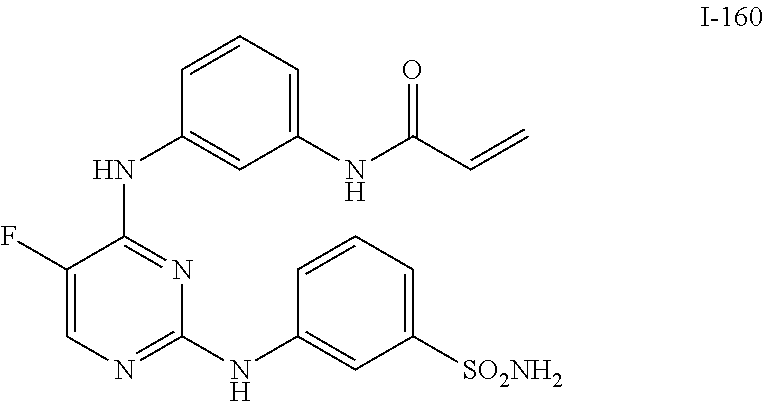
C1(NC(C=C)=O)=CC=CC(NC2=NC(NC3=CC([SO2NH2])=CC=C3)=NC=C2F)=C1
